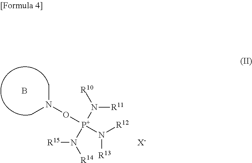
CN(O[P+](N([R12])[R13])(N([R10])[R11])N([R14])[R15])C.B.[X-]
